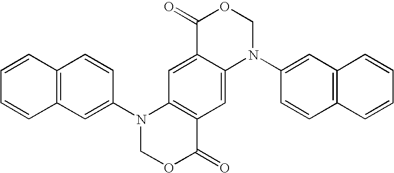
C1=CC2=C(C=C1)C=CC(N1COC(=O)C3=C1C=C1C(=C3)N(C3=CC4=C(C=C3)C=CC=C4)COC1=O)=C2
